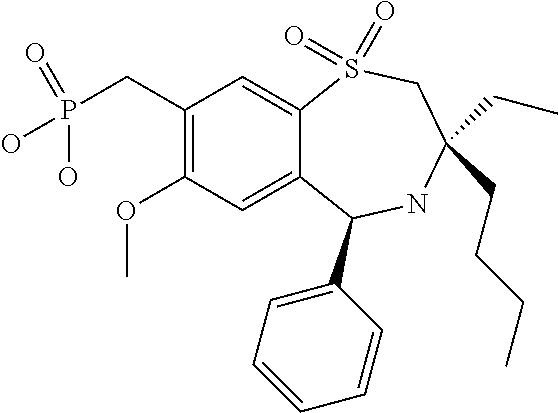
C1(CP(=O)(O)O)=C(OC)C=C2C(=C1)S(=O)(=O)CC(CC)(CCCC)NC2C1=CC=CC=C1
